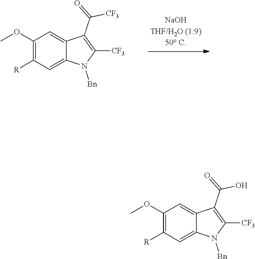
C1(OC)=C([R])C=C2C(=C1)C(C(=O)[CF3])=C([CF3])N2[Bn].C1(OC)=C([R])C=C2C(=C1)C(C(=O)O)=C([CF3])N2[Bn]
